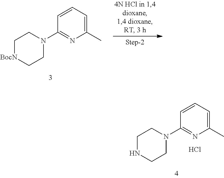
C1C[BocN]CCN1C1=NC(C)=CC=C1.C1CNCCN1C1=NC(C)=CC=C1.Cl
